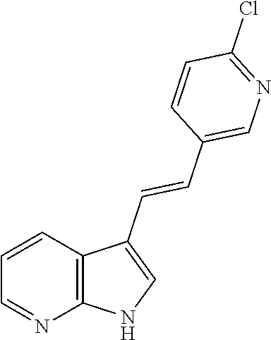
C1=CC2=C(N=C1)NC=C2C=CC1=CN=C(Cl)C=C1
